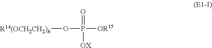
O(P(=O)([OR15])[OX])[R14(OCH2CH2)h]
